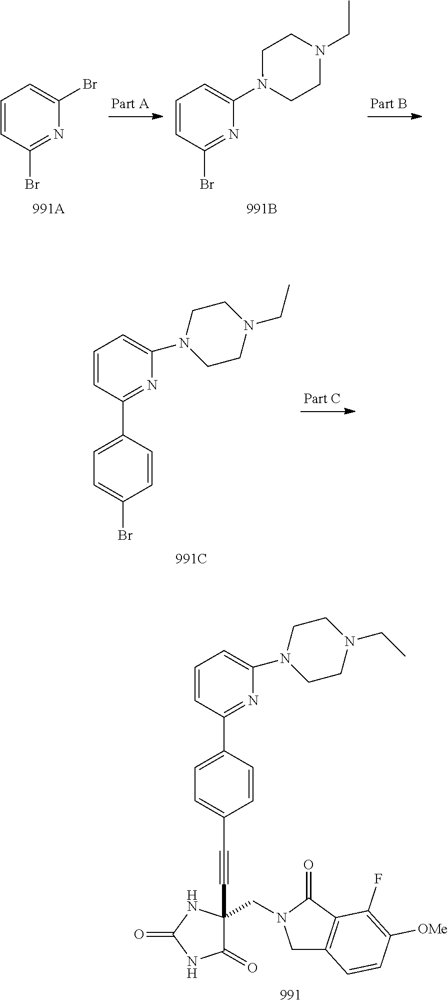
BrC1=NC(Br)=CC=C1.BrC1=NC(N2CCN(CC)CC2)=CC=C1.C1=C(C2=NC(N3CCN(CC)CC3)=CC=C2)C=CC(Br)=C1.C1=C(C2=NC(N3CCN(CC)CC3)=CC=C2)C=CC(C#CC2(CN3CC4=C(C3=O)C(F)=C([OMe])C=C4)C(=O)NC(=O)N2)=C1
